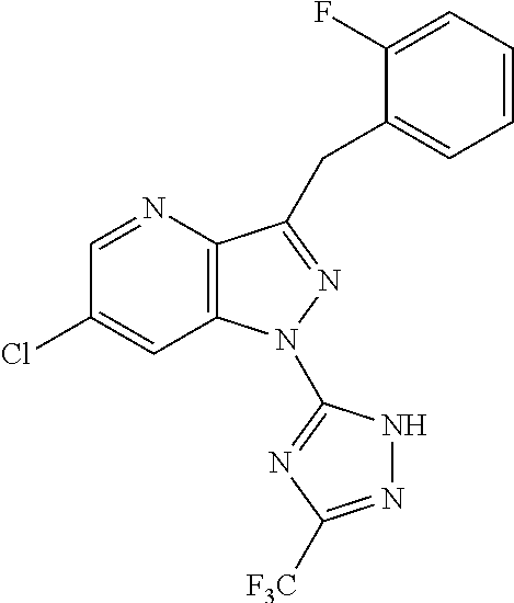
C12=C(N=CC(Cl)=C1)C(CC1=CC=CC=C1F)=NN2C1=NC([F3C])=NN1
